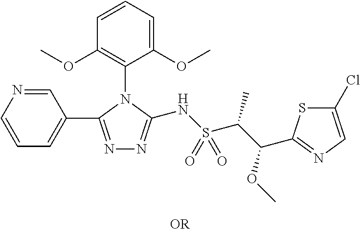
C1=NC=CC=C1C1=NN=C(NS(C(C(C2=NC=C(Cl)S2)OC)C)(=O)=O)N1C1=C(OC)C=CC=C1OC
